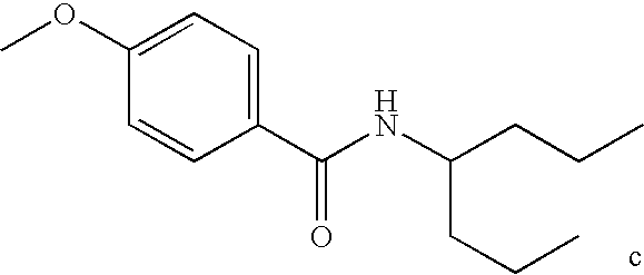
C1(C(NC(CCC)CCC)=O)=CC=C(OC)C=C1
